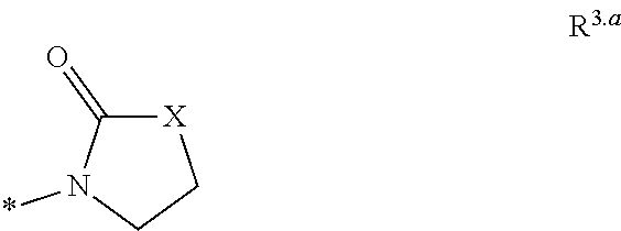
C1(=O)[X]CCN1*
